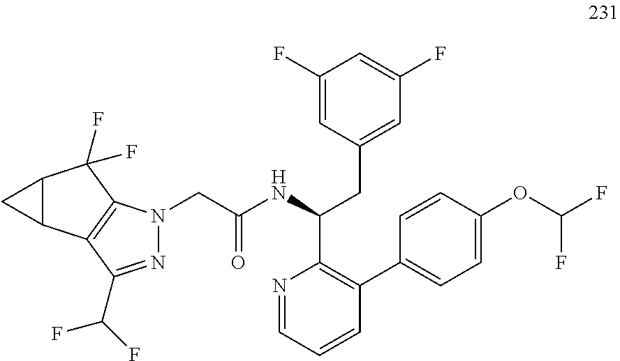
C1(F)=CC(CC(C2=C(C3=CC=C(OC(F)F)C=C3)C=CC=N2)NC(CN2N=C(C(F)F)C3=C2C(F)(F)C2C3C2)=O)=CC(F)=C1
